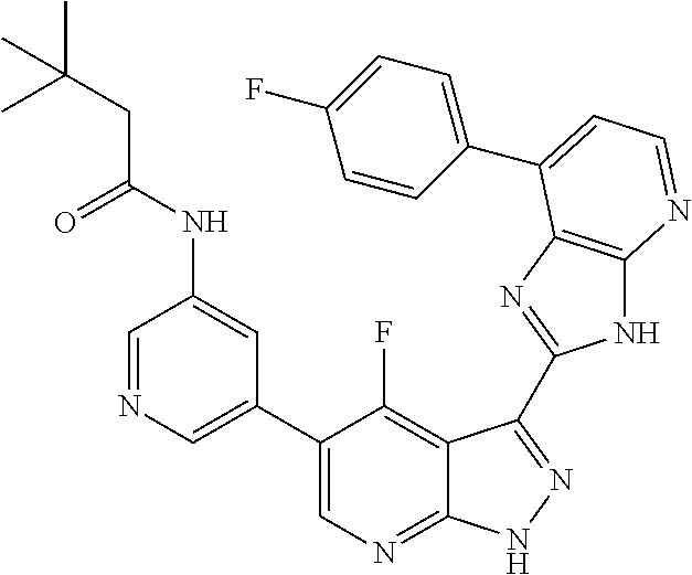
C1=NC=C(C2=CN=C3C(=C2F)C(C2=NC4=C(N2)N=CC=C4C2=CC=C(F)C=C2)=NN3)C=C1NC(=O)CC(C)(C)C
